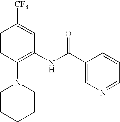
C1=CC(N2CCCCC2)=C(NC(C2=CN=CC=C2)=O)C=C1[CF3]
